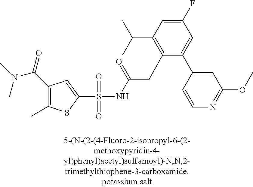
S(=O)(=O)(NC(CC1=C(C(C)C)C=C(F)C=C1C1=CC(OC)=NC=C1)=O)C1=CC(C(N(C)C)=O)=C(C)S1
